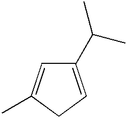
C1(C(C)C)=CCC(C)=C1
